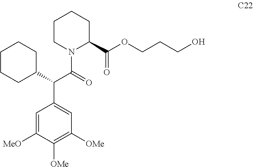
C1=C([MeO])C([OMe])=C([OMe])C=C1C(C1CCCCC1)C(=O)N1C(C(OCCCO)=O)CCCC1
